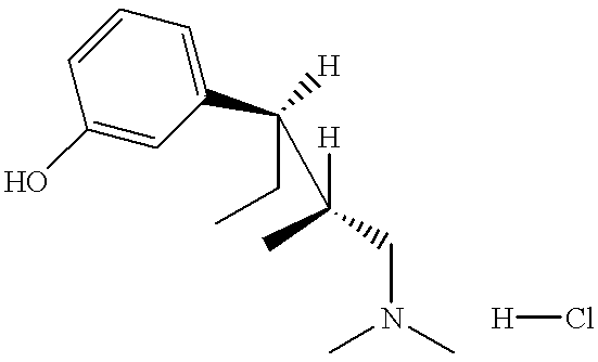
C1(O)=CC(C([H])(CC)C([H])(C)CN(C)C)=CC=C1.[H]Cl
